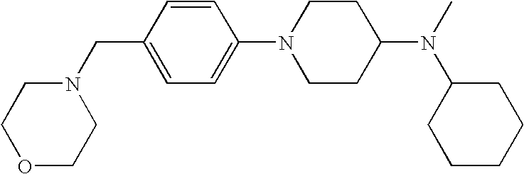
CN(C1CCN(C2=CC=C(CN3CCOCC3)C=C2)CC1)C1CCCCC1
